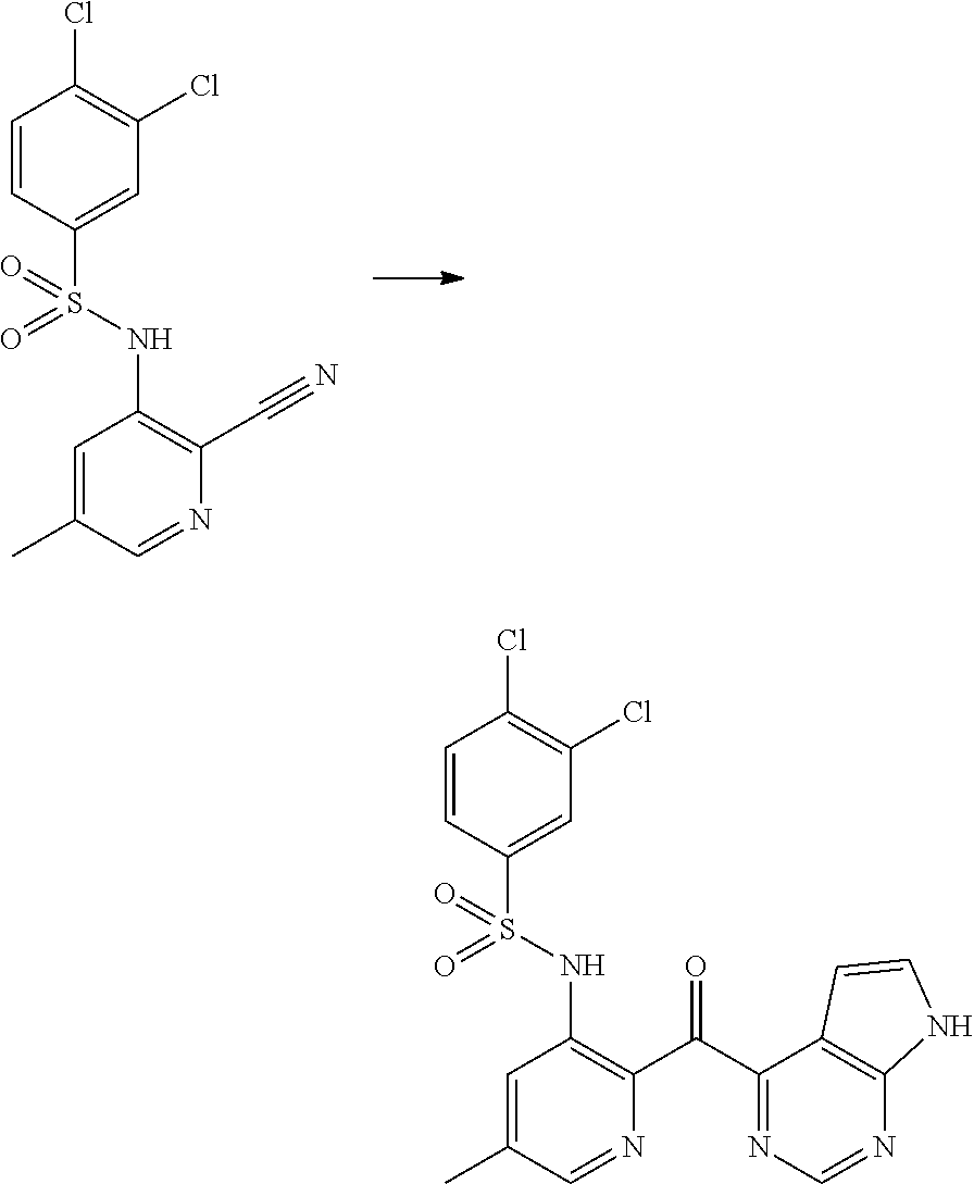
C1=C(C)C=NC(C#N)=C1NS(C1=CC(Cl)=C(Cl)C=C1)(=O)=O.C1=C(C)C=NC(C(C2=NC=NC3=C2C=CN3)=O)=C1NS(=O)(=O)C1=CC(Cl)=C(Cl)C=C1
